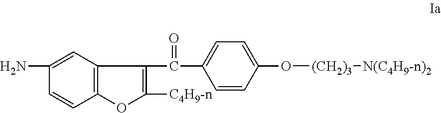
C12=C(C=C(N)C=C1)C(C(C1=CC=C(O[(CH2)3][N(C4H9-n)2])C=C1)=O)=C([C4H9-n])O2
